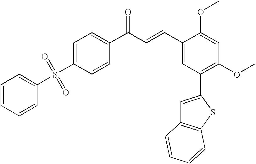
C1=C(S(=O)(=O)C2=CC=CC=C2)C=CC(C(C=CC2=CC(C3=CC4=C(S3)C=CC=C4)=C(OC)C=C2OC)=O)=C1
